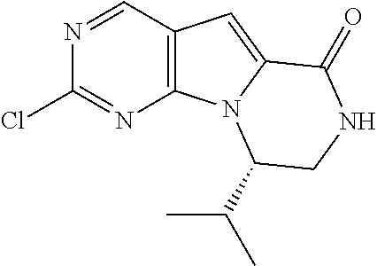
C12=C(C=NC(Cl)=N1)C=C1N2C(C(C)C)CNC1=O
